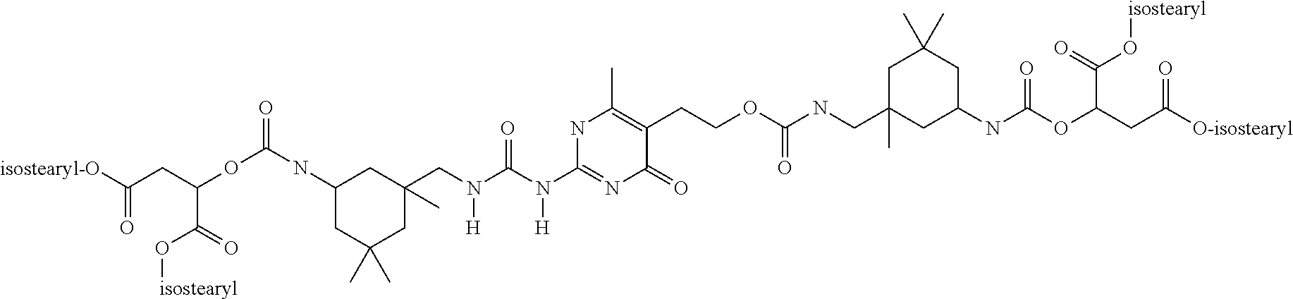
[isostearyl-O]C(CC(OC(=O)NC1CC(C)(C)CC(CN(C(N(C2=NC(=O)C(CCOC(NCC3(C)CC(NC(OC(CC([O-isostearyl])=O)C(=O)O[isostearyl])=O)CC(C)(C)C3)=O)=C(C)N2)[H])=O)[H])(C)C1)C(=O)O[isostearyl])=O
